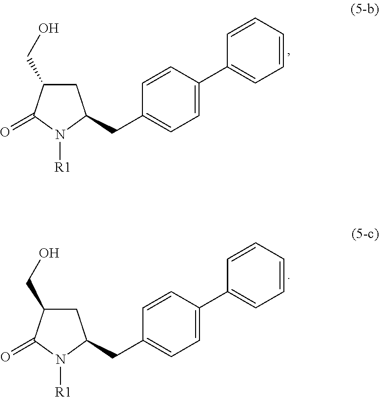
C1C(CO)C(=O)N([R1])C1CC1=CC=C(C2=CC=CC=C2)C=C1.C1C(CO)C(=O)N([R1])C1CC1=CC=C(C2=CC=CC=C2)C=C1
